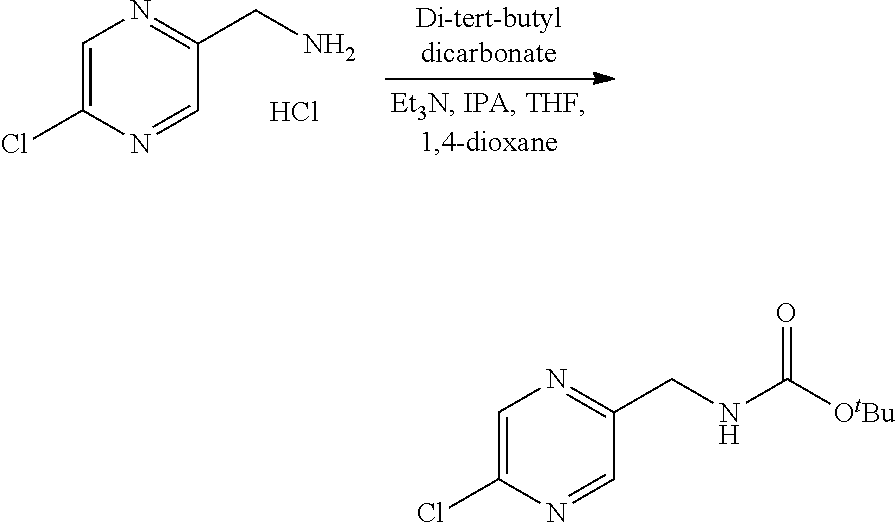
C1=C(Cl)N=CC(CN)=N1.Cl.C1=C(Cl)N=CC(CNC([OtBu])=O)=N1
